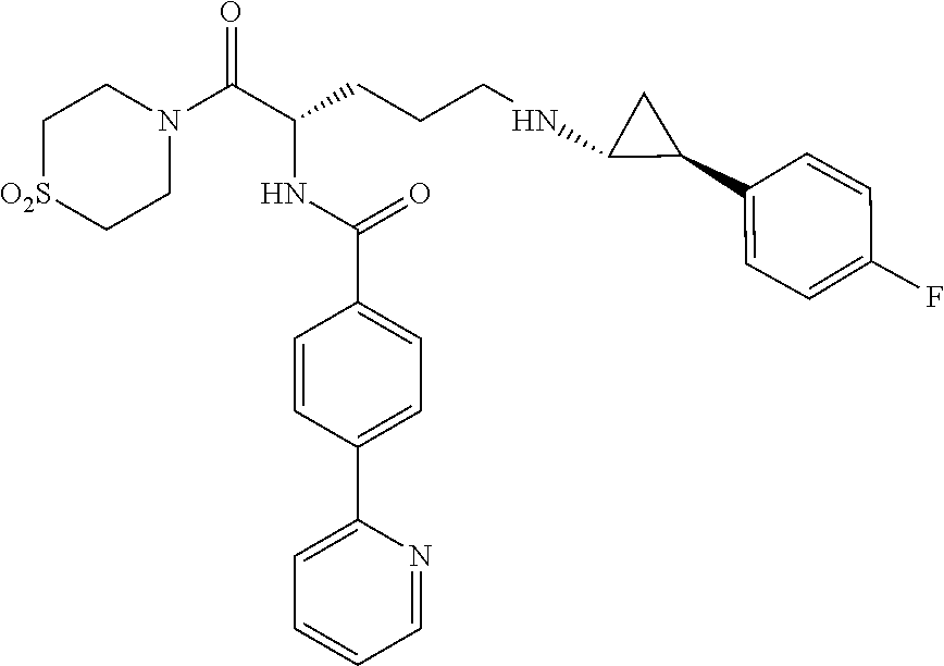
C1[O2S]CCN(C(C(CCCNC2C(C3=CC=C(F)C=C3)C2)NC(C2=CC=C(C3=CC=CC=N3)C=C2)=O)=O)C1
